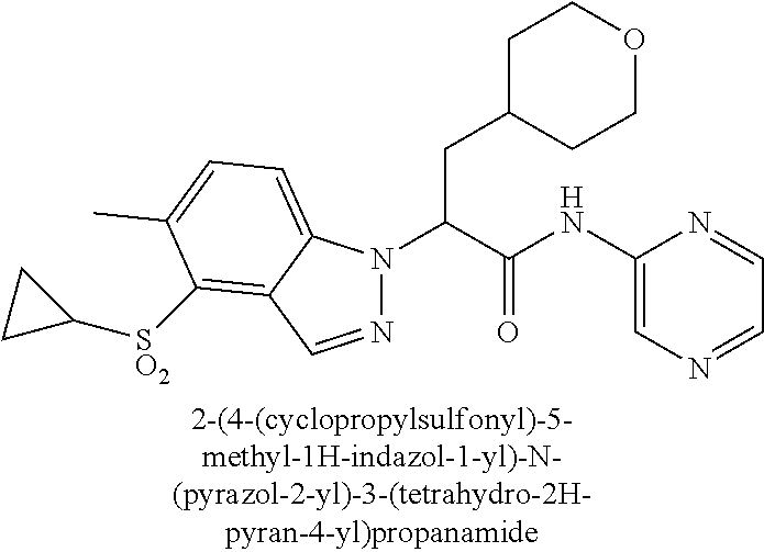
C1C(CC(N2N=CC3=C([SO2]C4CC4)C(C)=CC=C23)C(NC2=CN=CC=N2)=O)CCOC1
